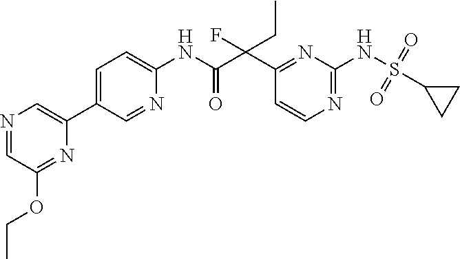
C1(C(C(NC2=CC=C(C3=CN=CC(OCC)=N3)C=N2)=O)(F)CC)=NC(NS(=O)(=O)C2CC2)=NC=C1
